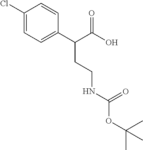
C1(Cl)=CC=C(C(C(O)=O)CCNC(OC(C)(C)C)=O)C=C1
